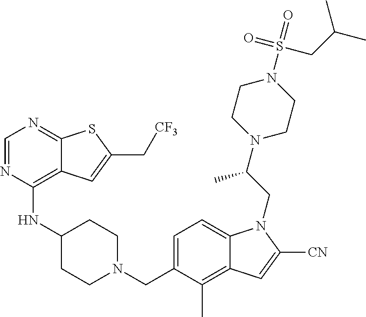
C1=NC(NC2CCN(CC3=CC=C4C(=C3C)C=C([CN])N4CC(N3CCN(S(=O)(CC(C)C)=O)CC3)C)CC2)=C2C(=N1)SC(C[CF3])=C2
